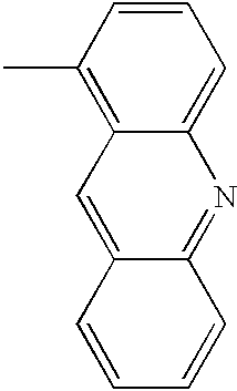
C1=CC(C)=C2C(=C1)N=C1C(=C2)C=CC=C1
